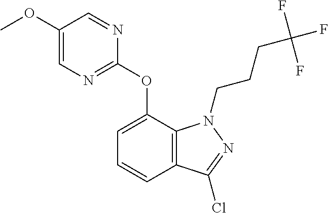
C1=C(OC)C=NC(OC2=CC=CC3=C2N(CCCC(F)(F)F)N=C3Cl)=N1
